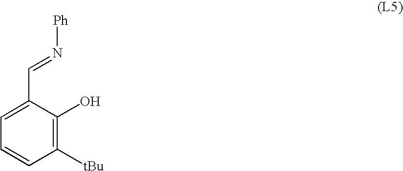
C(C1=CC=CC([tBu])=C1O)=N[Ph]
